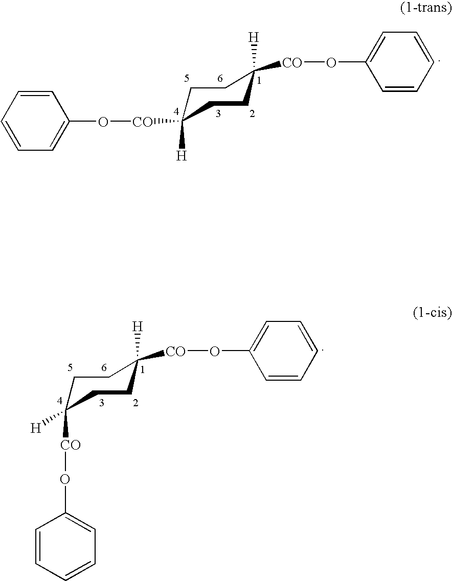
C1=CC=C(O[CO]C2([H])CCC([CO]OC3=CC=CC=C3)([H])CC2)C=C1.C1C([CO]OC2=CC=CC=C2)([H])CCC([CO]OC2=CC=CC=C2)([H])C1
